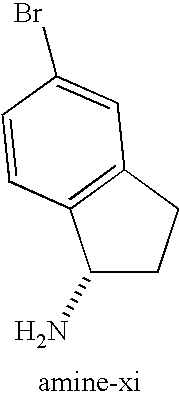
C1(N)CCC2=C1C=CC(Br)=C2
